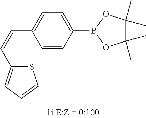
C(=CC1=CC=C(B2OC(C)(C)C(C)(C)O2)C=C1)C1=CC=CS1
